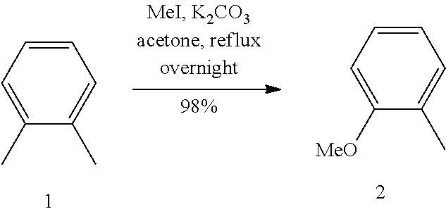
C1(C)=CC=CC=C1C.C1([MeO])=CC=CC=C1C
